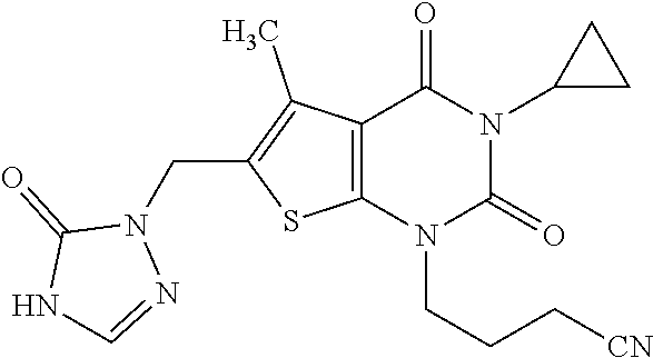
C12=C(N(CCC[CN])C(=O)N(C3CC3)C1=O)SC(CN1C(=O)NC=N1)=C2C
